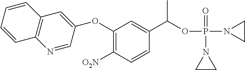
C1(OC2=CC3=C(C=CC=C3)N=C2)=C([O2N])C=CC(C(OP(N2CC2)(=O)N2CC2)C)=C1
